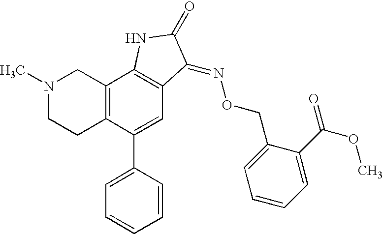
N1(C)CCC2=C(C1)C1=C(C=C2C2=CC=CC=C2)C(=NOCC2=CC=CC=C2C(OC)=O)C(=O)N1
